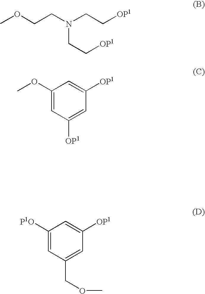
COCCN(CC[OP1])CC[OP1].COC1=CC([OP1])=CC([OP1])=C1.C1([P1O])=CC(COC)=CC([OP1])=C1
